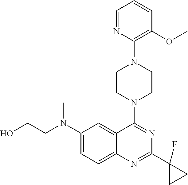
C1=NC(N2CCN(C3=NC(C4(F)CC4)=NC4=CC=C(N(C)CCO)C=C43)CC2)=C(OC)C=C1
